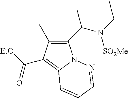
C1(C(N(CC)[SO2Me])C)=C(C)C(C([EtO])=O)=C2N1N=CC=C2
